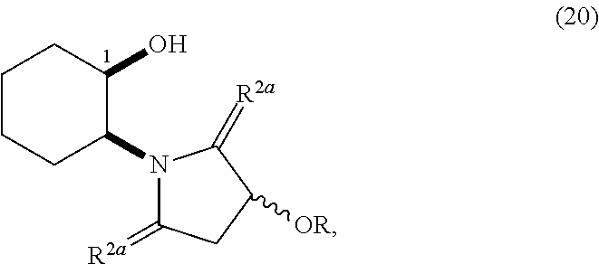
C1CCC(N2C(=[R2a])CC([OR])C2=[R2a])C(O)C1
